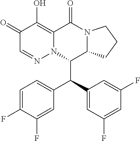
C1(=O)C=NN2C(=C1O)C(=O)N1C(C2C(C2=CC(F)=CC(F)=C2)C2=CC=C(F)C(F)=C2)CCC1
